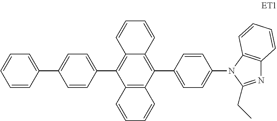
C12=C(C(C3=CC=C(N4C(CC)=NC5=C4C=CC=C5)C=C3)=C3C(=C1C1=CC=C(C4=CC=CC=C4)C=C1)C=CC=C3)C=CC=C2
